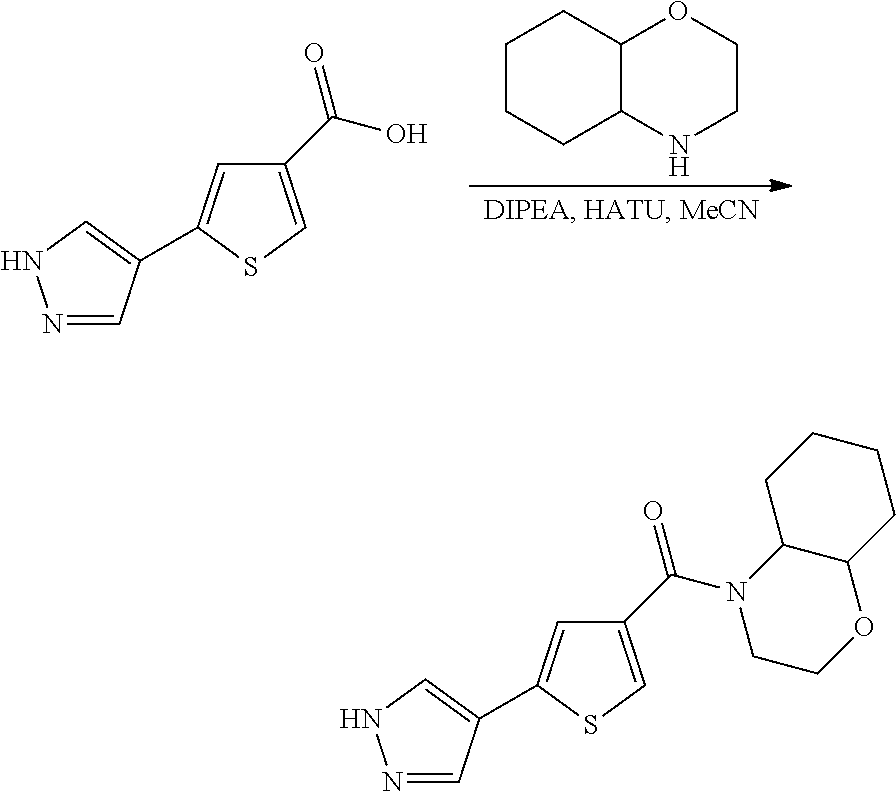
N1=CC(C2=CC(C(N3CCOC4C3CCCC4)=O)=CS2)=CN1.C1CCC2C(C1)OCCN2.N1=CC(C2=CC(C(O)=O)=CS2)=CN1
